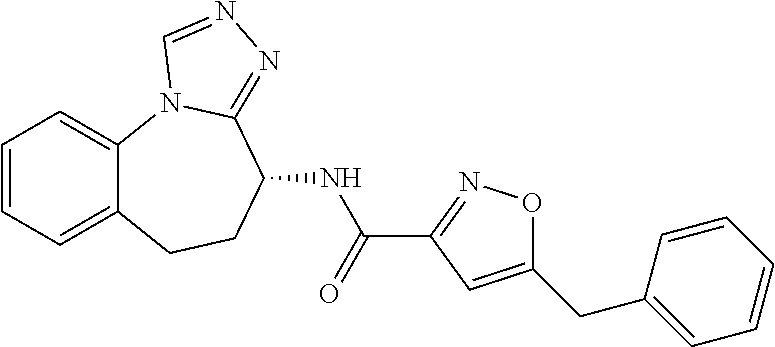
C1=CC=C2C(=C1)N1C(=NN=C1)C(NC(C1=NOC(CC3=CC=CC=C3)=C1)=O)CC2
